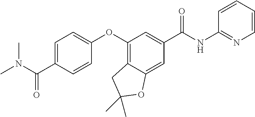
C1=C(C(N(C)C)=O)C=CC(OC2=C3C(=CC(C(=O)NC4=NC=CC=C4)=C2)OC(C)(C)C3)=C1
